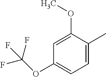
C1=C(C)C(OC)=CC(OC(F)(F)F)=C1
